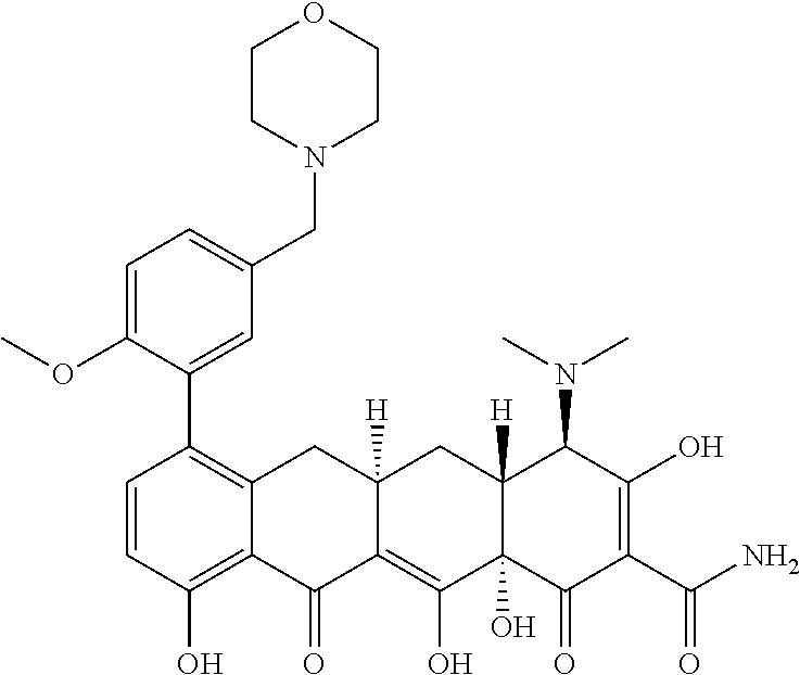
C1=CC(O)=C2C(=C1C1=CC(CN3CCOCC3)=CC=C1OC)CC1([H])C(=C(O)C3(O)C([H])(C1)C(N(C)C)C(O)=C(C(N)=O)C3=O)C2=O
